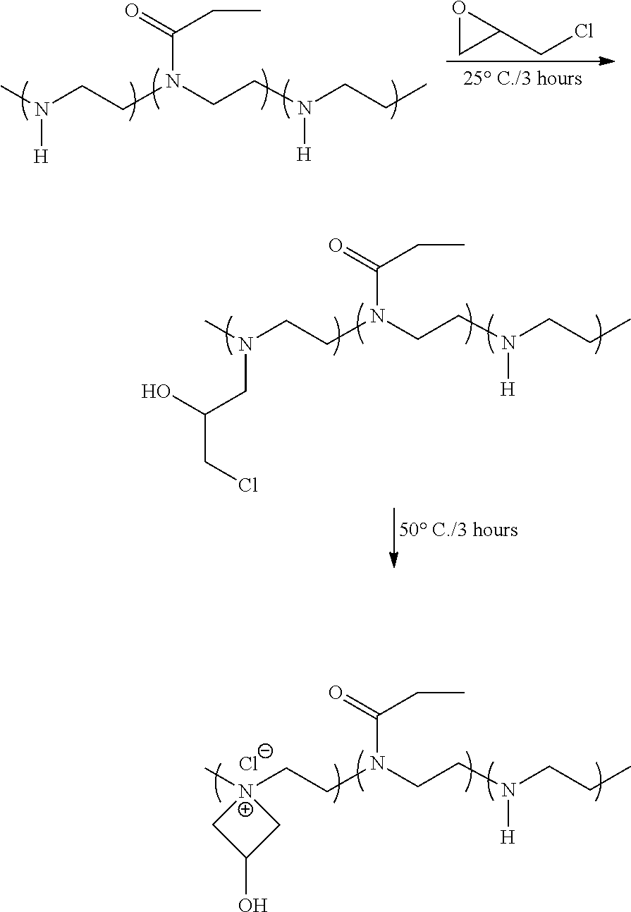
O1CC1CCl.CN(CCN(CCN(CCC)[H])C(=O)CC)[H].CN(CCN(CCN(CCC)[H])C(=O)CC)CC(CCl)O.C[N+]1(CCN(CCN(CCC)[H])C(=O)CC)CC(O)C1.[Cl-]
